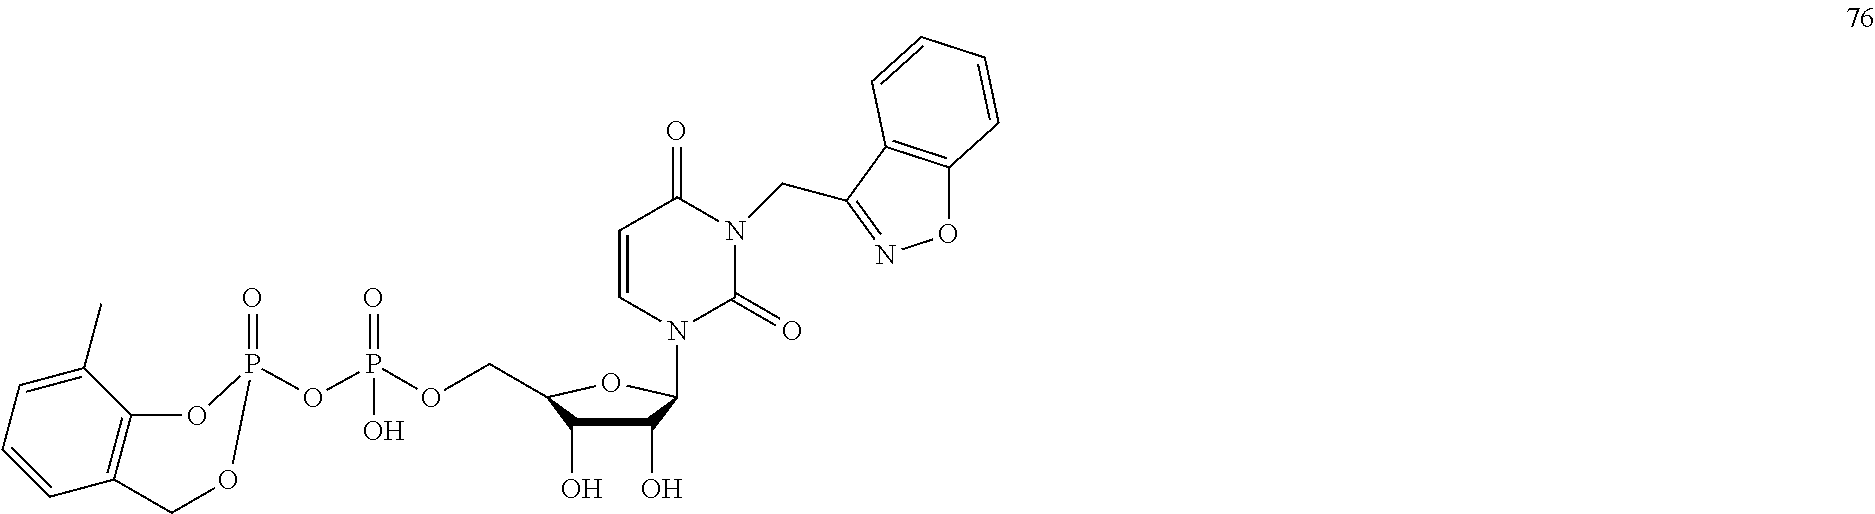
O(P(OCC1C(O)C(O)C(N2C(=O)N(CC3=NOC4=C3C=CC=C4)C(=O)C=C2)O1)(=O)O)P1(=O)OC2=C(C=CC=C2C)CO1
